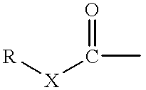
C(=O)(C)[X][R]
